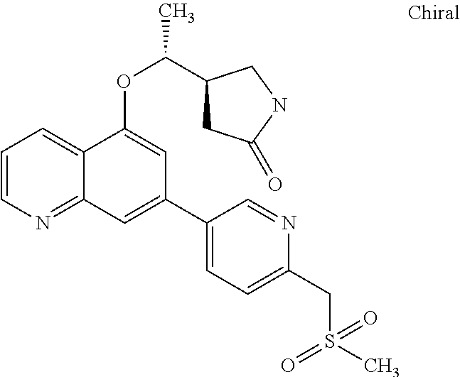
C1=CN=C2C(=C1)C(OC(C1CC(=O)NC1)C)=CC(C1=CC=C(CS(C)(=O)=O)N=C1)=C2
